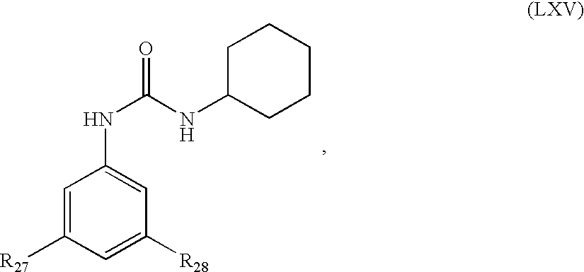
C1=C([R27])C=C([R28])C=C1NC(NC1CCCCC1)=O
